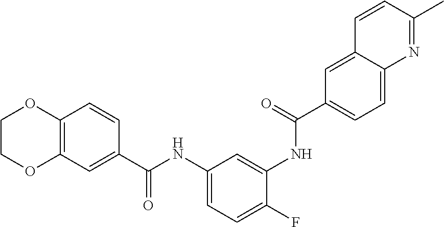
C12=C(C=C(C(NC3=CC=C(F)C(NC(C4=CC=C5C(=C4)C=CC(C)=N5)=O)=C3)=O)C=C1)OCCO2
